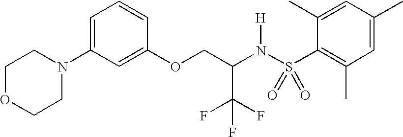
C1=C(N2CCOCC2)C=C(OCC(N(S(C2=C(C)C=C(C)C=C2C)(=O)=O)[H])C(F)(F)F)C=C1
